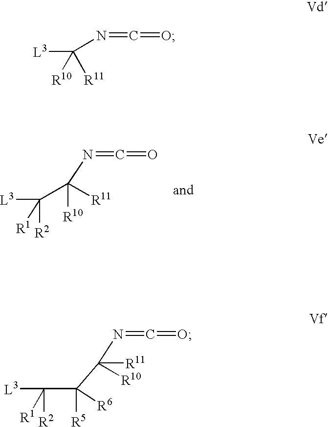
[L3]C(N=C=O)([R10])[R11].C(C(N=C=O)([R10])[R11])([L3])([R2])[R1].C(C(N=C=O)([R10])[R11])(C([R2])([R1])[L3])([R6])[R5]
